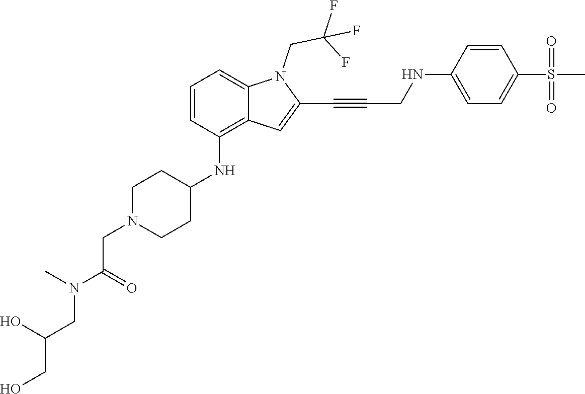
C(C#CC1=CC2=C(NC3CCN(CC(N(C)CC(CO)O)=O)CC3)C=CC=C2N1CC(F)(F)F)NC1=CC=C(S(C)(=O)=O)C=C1
